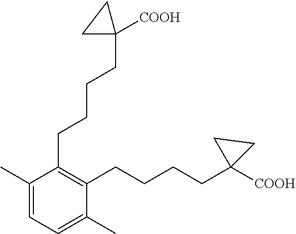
C1(CCCCC2([COOH])CC2)=C(CCCCC2([COOH])CC2)C(C)=CC=C1C
